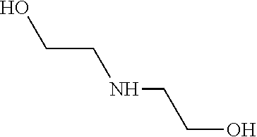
C(O)CNCCO
